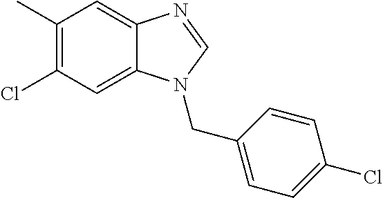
C1(C)=C(Cl)C=C2C(=C1)N=CN2CC1=CC=C(Cl)C=C1
